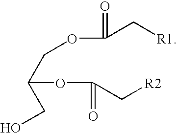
O(C(C[R1])=O)CC(CO)OC(C[R2])=O
